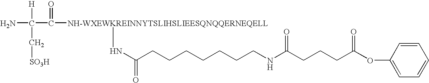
NC(C([NH-WXEWKREINNYTSLIHSLIEESQNQQERNEQELL]NC(=O)CCCCCCCNC(CCCC(OC1=CC=CC=C1)=O)=O)=O)([H])C[SO3H]
